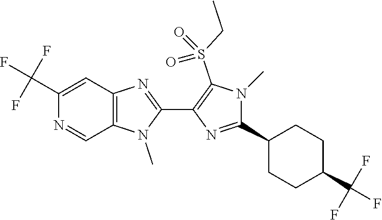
C12=C(C=C(C(F)(F)F)N=C1)N=C(C1=C(S(CC)(=O)=O)N(C)C(C3CCC(C(F)(F)F)CC3)=N1)N2C
